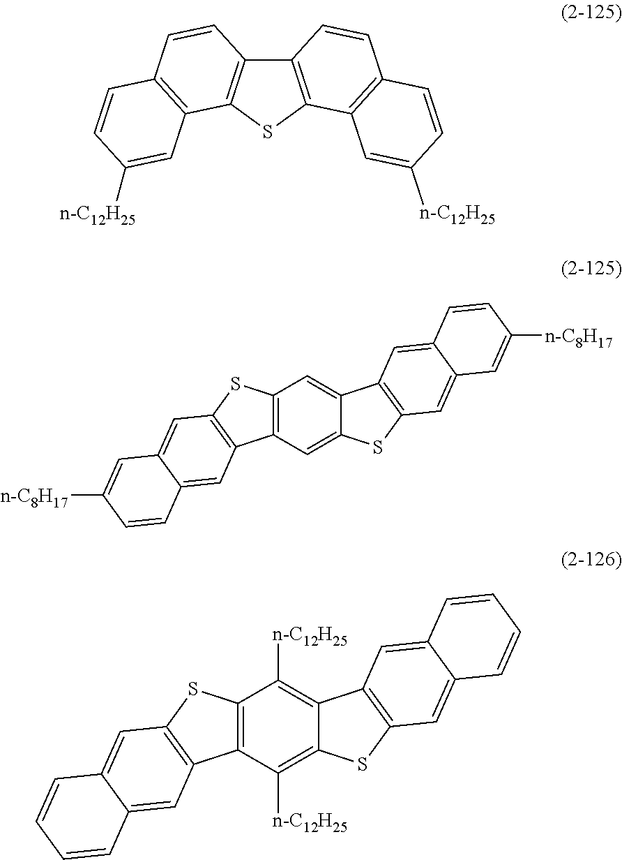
C12=C(SC3=C1C=CC1=C3C=C([n-C12H25])C=C1)C1=C(C=C2)C=CC([n-C12H25])=C1.C12=C(C=C3C(=C1)C1=C(S3)C=C3C(=C1)C=CC([n-C8H17])=C3)C1=C(S2)C=C2C(=C1)C=CC([n-C8H17])=C2.C12=C(C([n-C12H25])=C3C(=C1[n-C12H25])C1=C(S3)C=C3C(=C1)C=CC=C3)C1=C(S2)C=C2C(=C1)C=CC=C2
